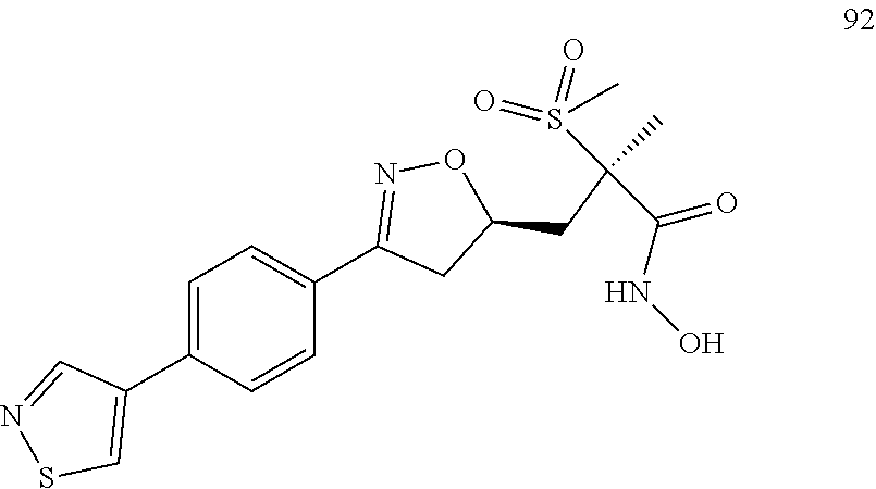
C1(C2=CSN=C2)=CC=C(C2=NOC(CC(C)(C(=O)NO)S(=O)(=O)C)C2)C=C1
